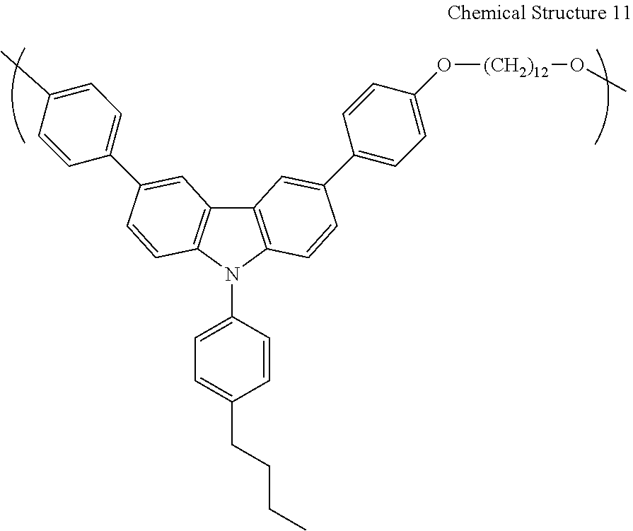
C12=C(N(C3=CC=C(CCCC)C=C3)C3=C1C=C(C1=CC=C(C)C=C1)C=C3)C=CC(C1=CC=C(O[(CH2)12]OC)C=C1)=C2
